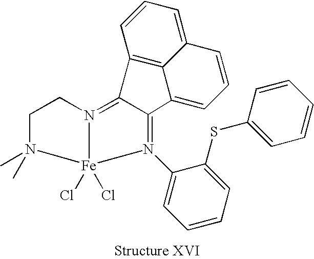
C1=C(N2=C3C(=N4[Fe]2(Cl)(Cl)N(C)(C)CC4)C2=C4C(=CC=C2)C=CC=C34)C(SC2=CC=CC=C2)=CC=C1
